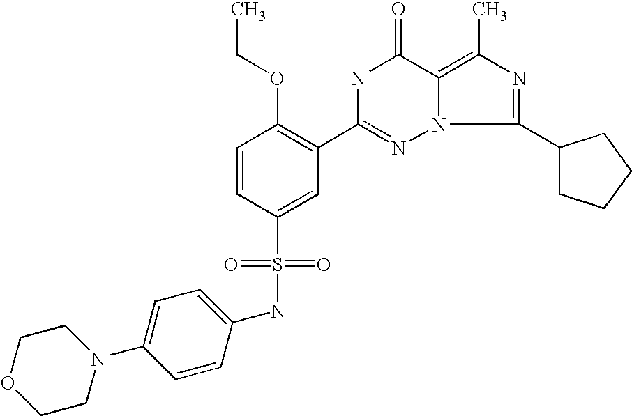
C1=CC(S(NC2=CC=C(N3CCOCC3)C=C2)(=O)=O)=CC(C2=NN3C(=C(C)N=C3C3CCCC3)C(=O)N2)=C1OCC
